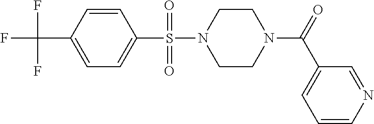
C1=C(C(F)(F)F)C=CC(S(=O)(=O)N2CCN(C(C3=CC=CN=C3)=O)CC2)=C1
